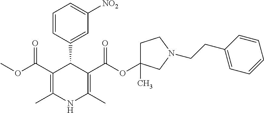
C1(C2=CC([NO2])=CC=C2)C(C(OC)=O)=C(C)NC(C)=C1C(OC1(C)CCN(CCC2=CC=CC=C2)C1)=O
